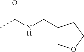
CC(NCC1COCC1)=O
